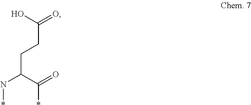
OC(=O)CCC(C(*)=O)N*
